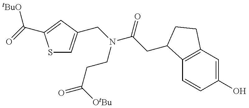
S1C=C(CN(CCC([OtBu])=O)C(=O)CC2C3=C(C=C(O)C=C3)CC2)C=C1C([tBuO])=O
